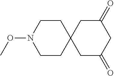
C1CC2(CCN1OC)CC(=O)CC(=O)C2
